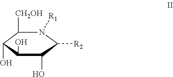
C1([CH2OH])C(O)C(O)C(O)C([R2])N1[R1]
